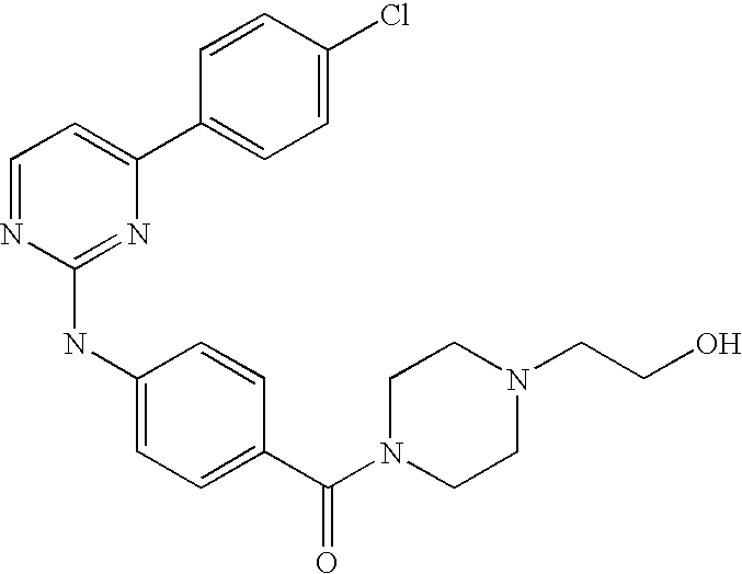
C1=NC(NC2=CC=C(C(N3CCN(CCO)CC3)=O)C=C2)=NC(C2=CC=C(Cl)C=C2)=C1
